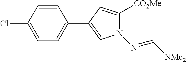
C1=C(Cl)C=CC(C2=CN(N=C[NMe2])C([CO2Me])=C2)=C1
